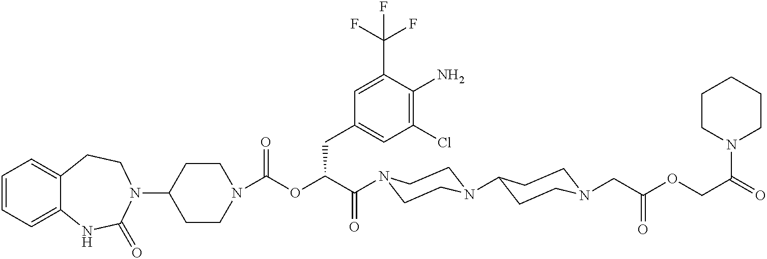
C1(N2CCC3=CC=CC=C3NC2=O)CCN(C(OC(C(=O)N2CCN(C3CCN(CC(OCC(=O)N4CCCCC4)=O)CC3)CC2)CC2=CC(Cl)=C(N)C(C(F)(F)F)=C2)=O)CC1
